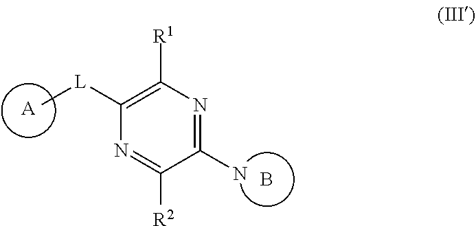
[A].B.C[L]C1=C([R1])N=C(N)C([R2])=N1
